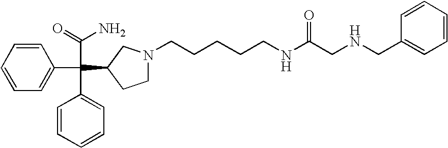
C1=CC=C(C(C(N)=O)(C2=CC=CC=C2)C2CN(CCCCCNC(CNCC3=CC=CC=C3)=O)CC2)C=C1
